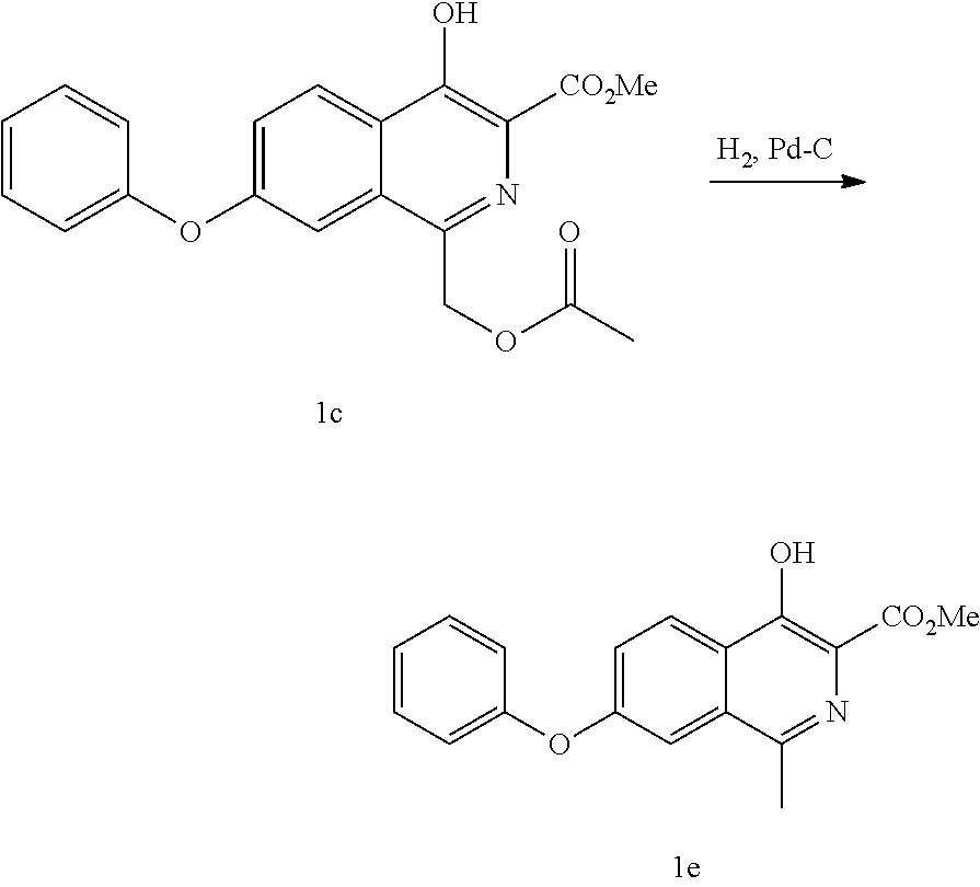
C1=CC=C(OC2=CC=C3C(=C2)C(COC(C)=O)=NC([CO2Me])=C3O)C=C1.C1=CC=C(OC2=CC=C3C(=C2)C(C)=NC([CO2Me])=C3O)C=C1
